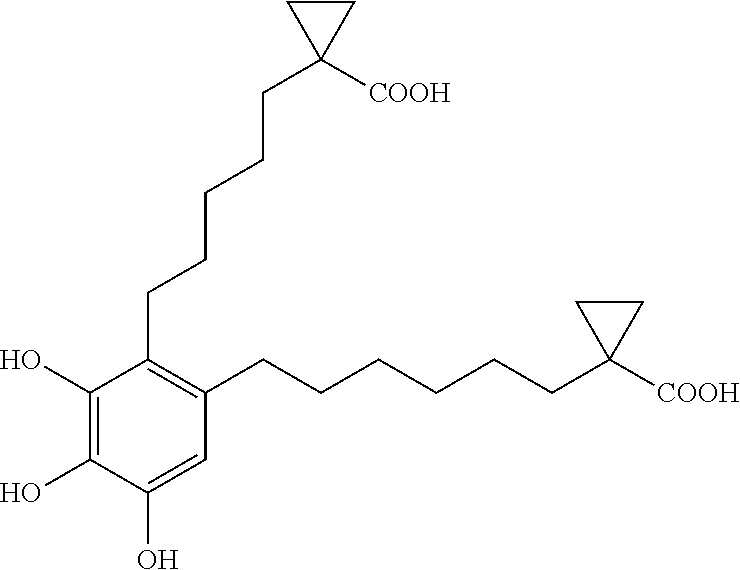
C1(CCCCCC2([COOH])CC2)=C(CCCCCCC2([COOH])CC2)C=C(O)C(O)=C1O
